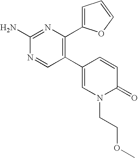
C1(N)=NC(C2=CC=CO2)=C(C2=CN(CCOC)C(=O)C=C2)C=N1
